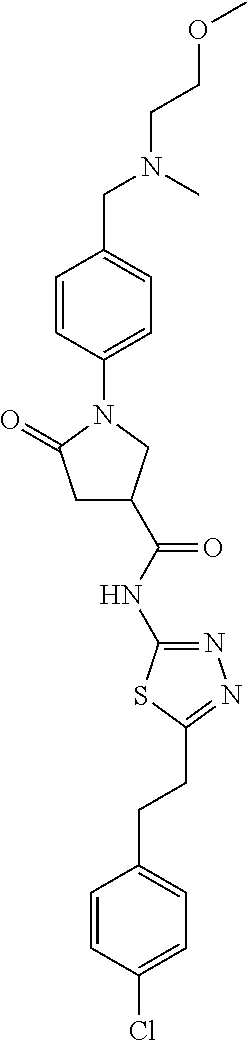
C1C(C(NC2=NN=C(CCC3=CC=C(Cl)C=C3)S2)=O)CN(C2=CC=C(CN(CCOC)C)C=C2)C1=O
